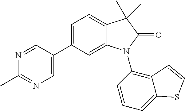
C1(C2=CC=C3C(=C2)N(C2=C4C(=CC=C2)SC=C4)C(=O)C3(C)C)=CN=C(C)N=C1
